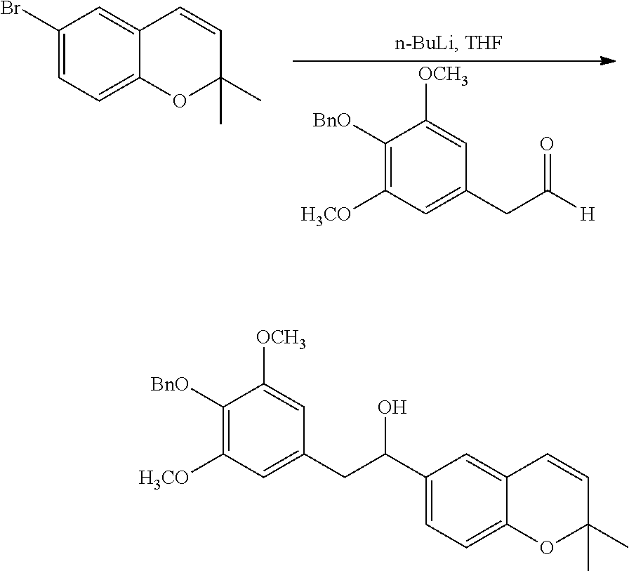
C1([BnO])=C([H3CO])C=C(CC([H])=O)C=C1[OCH3].C1(Br)=CC=C2C(=C1)C=CC(C)(C)O2.C1(C(CC2=CC([H3CO])=C([BnO])C([OCH3])=C2)O)=CC=C2C(=C1)C=CC(C)(C)O2
